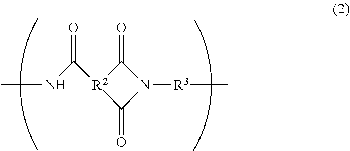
O=C(NC)[R2]1C(=O)N([R3]C)C1=O
